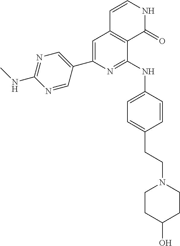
C1(C2=CN=C(NC)N=C2)=CC2=C(C(NC3=CC=C(CCN4CCC(O)CC4)C=C3)=N1)C(=O)NC=C2
